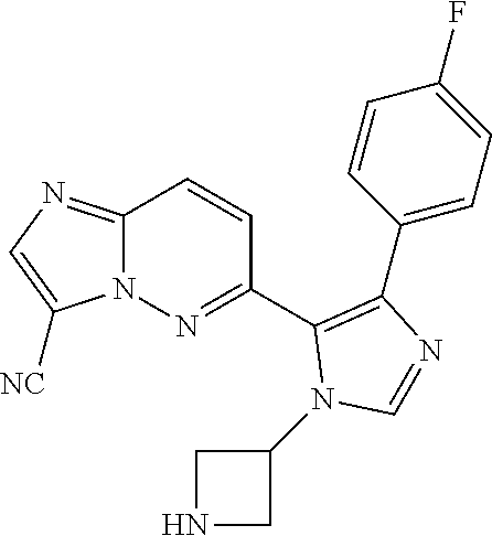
C1(C2=NN3C(=NC=C3[NC])C=C2)=C(C2=CC=C(F)C=C2)N=CN1C1CNC1
